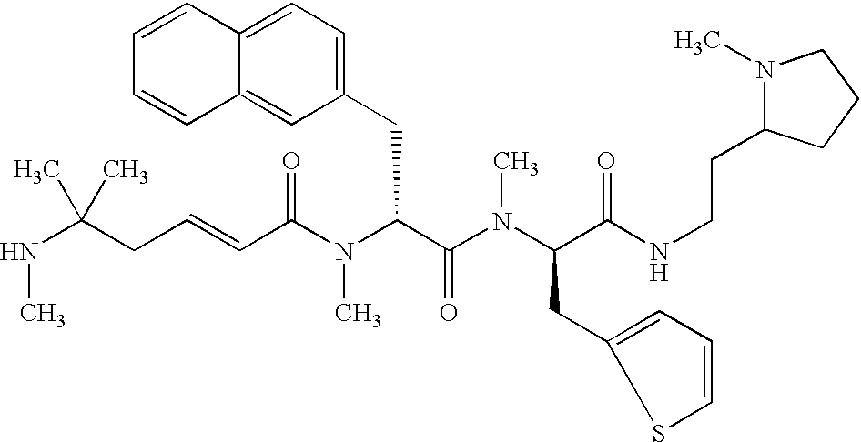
N(C(CC=CC(N(C(C(=O)N(C)C(CC1=CC=CS1)C(=O)NCCC1N(C)CCC1)CC1=CC=C2C(=C1)C=CC=C2)C)=O)(C)C)C
